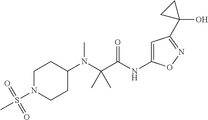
C1N(S(C)(=O)=O)CCC(N(C(C(NC2=CC(C3(O)CC3)=NO2)=O)(C)C)C)C1
